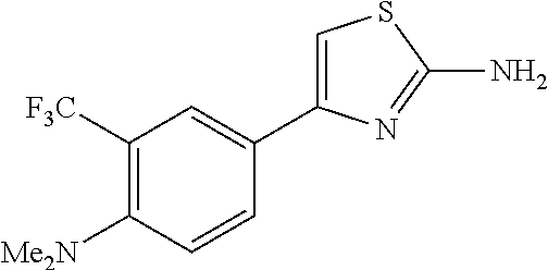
C1([F3C])=C([Me2N])C=CC(C2=CSC(N)=N2)=C1
